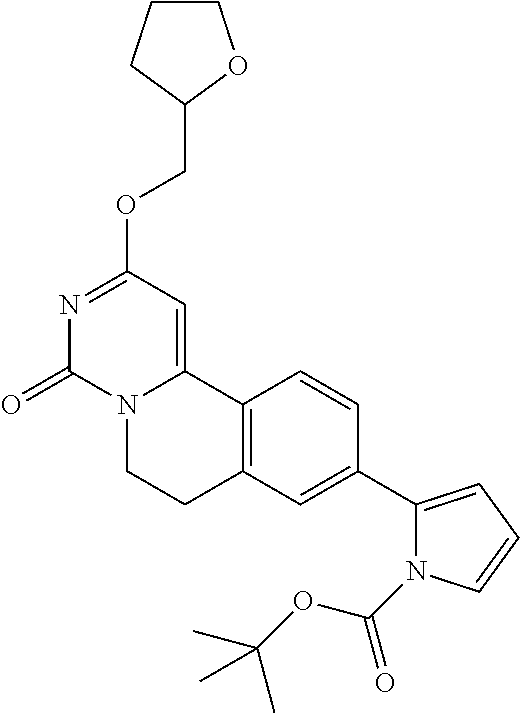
N1=C(OCC2OCCC2)C=C2N(C1=O)CCC1=C2C=CC(C2=CC=CN2C(OC(C)(C)C)=O)=C1
